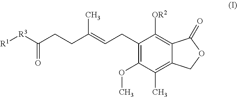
C1(CC=C(CCC(=O)[R3][R1])C)=C(OC)C(C)=C2C(=C1[OR2])C(=O)OC2
